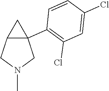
C12C(C3=C(Cl)C=C(Cl)C=C3)(CN(C)C1)C2
